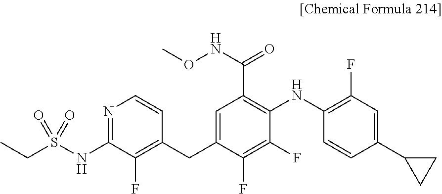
C1=C(CC2=C(F)C(NS(=O)(CC)=O)=NC=C2)C(F)=C(F)C(NC2=C(F)C=C(C3CC3)C=C2)=C1C(=O)NOC
